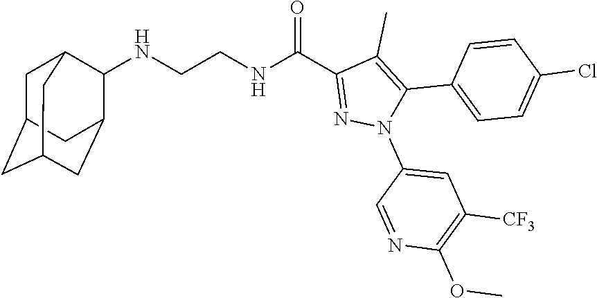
N(CCNC(C1=NN(C2=CC([CF3])=C(OC)N=C2)C(C2=CC=C(Cl)C=C2)=C1C)=O)C1C2CC3CC(CC1C3)C2
